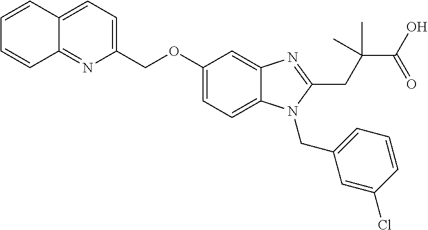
C1=CC2=CC=C(COC3=CC=C4C(=C3)N=C(CC(C(O)=O)(C)C)N4CC3=CC=CC(Cl)=C3)N=C2C=C1
